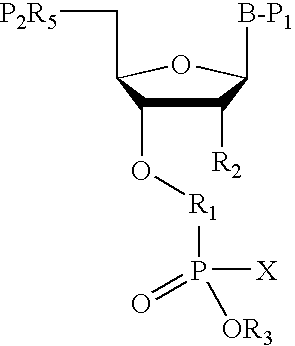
C1([R2])C(O[R1]P([X])(=O)[OR3])C(C[P2R5])OC1[B-P1]
